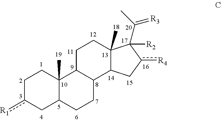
C1c([R1])CC2C(C)(C1)C1C(CC2)C2C(C)(CC1)C(C(C)=[R3])([R2])c([R4])C2
